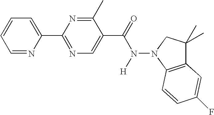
C1=CC=NC(C2=NC=C(C(N(N3C4=C(C(C)(C)C3)C=C(F)C=C4)[H])=O)C(C)=N2)=C1
